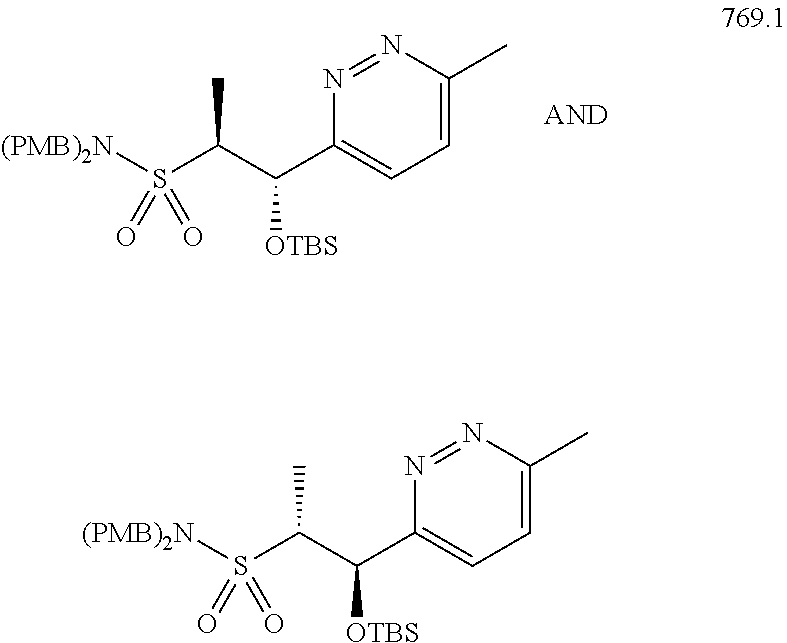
[(PMB)2N]S(C(C(C1=CC=C(C)N=N1)[OTBS])C)(=O)=O.[(PMB)2N]S(C(C(C1=CC=C(C)N=N1)[OTBS])C)(=O)=O
